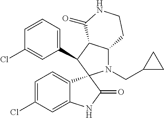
C1(C2C3C(N(CC4CC4)C24C2=CC=C(Cl)C=C2NC4=O)CCNC3=O)=CC=CC(Cl)=C1
